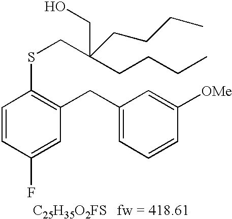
C1=CC(F)=CC(CC2=CC=CC([OMe])=C2)=C1SCC(CCCC)(CO)CCCC.[C25H35O2FS]
